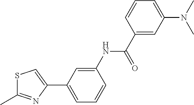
S1C(C)=NC(C2=CC=CC(NC(C3=CC(N(C)C)=CC=C3)=O)=C2)=C1
